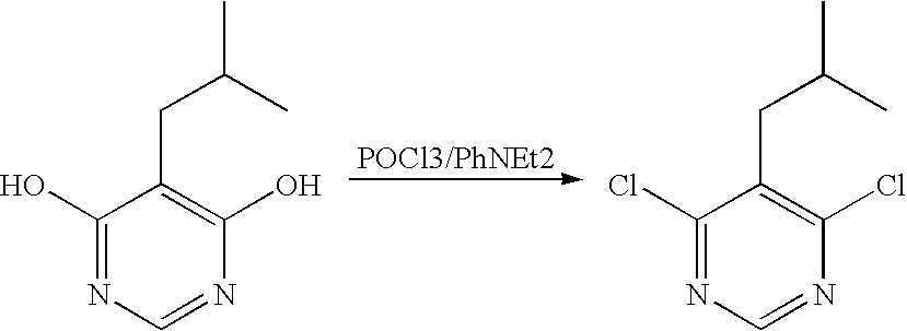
C1(O)=NC=NC(O)=C1CC(C)C.C1(Cl)=NC=NC(Cl)=C1CC(C)C
